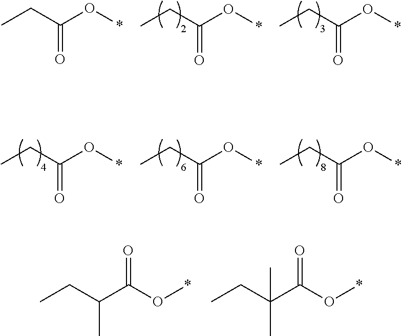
CCC(O*)=O.CCC(O*)=O.CCC(O*)=O.CCC(O*)=O.CCC(O*)=O.CCC(O*)=O.C(C(C(O*)=O)C)C.C(C(C(O*)=O)(C)C)C
